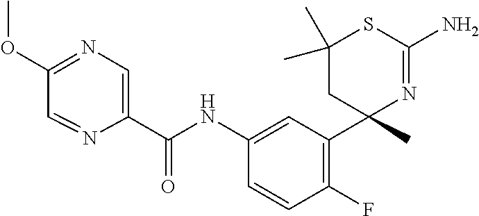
C(NC1=CC(C2(C)N=C(N)SC(C)(C)C2)=C(F)C=C1)(=O)C1=CN=C(OC)C=N1
